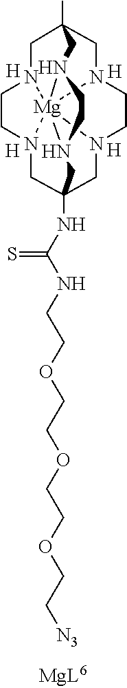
[H].[H].[H].[H].CC12CN3CCN4CC5(NC(NCCOCCOCCOCC[N3])=S)CN6CCN(C1)[Mg]6431N(C2)CCN1C5
